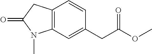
C12=C(C=CC(CC(OC)=O)=C1)CC(=O)N2C
